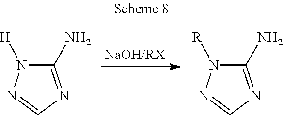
C1(N)=NC=NN1[H].C1(N)=NC=NN1[R]
